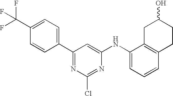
C1(C(F)(F)F)=CC=C(C2=NC(Cl)=NC(NC3=CC=CC4=C3CC(O)CC4)=C2)C=C1
